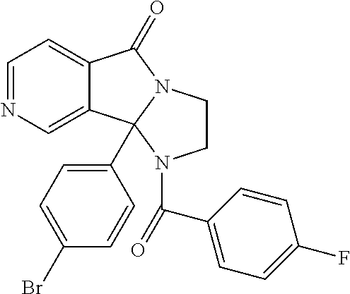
N1=CC=C2C(=C1)C1(C3=CC=C(Br)C=C3)N(C2=O)CCN1C(C1=CC=C(F)C=C1)=O
